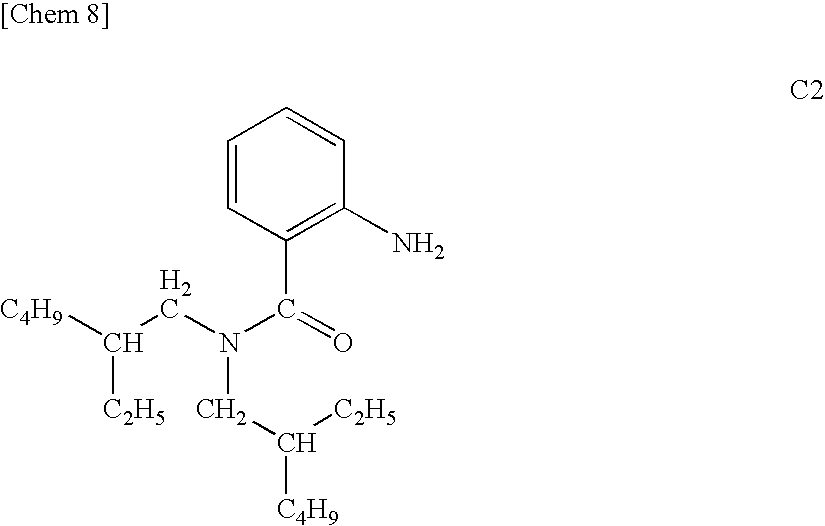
C1=CC(C(=O)N(CC([C4H9])[C2H5])CC([C2H5])[C4H9])=C(N)C=C1
